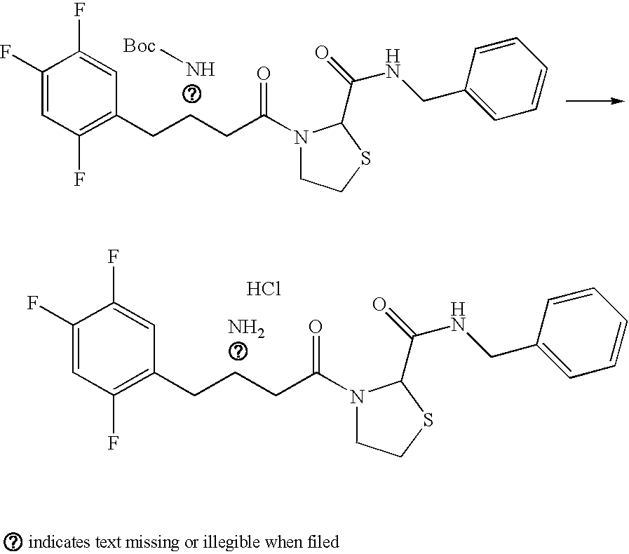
C1(F)=CC(F)=C(CCCC(N2CCSC2C(=O)NCC2=CC=CC=C2)=O)C=C1F.N[Boc].C1(F)=CC(F)=C(CCCC(N2CCSC2C(=O)NCC2=CC=CC=C2)=O)C=C1F.N.Cl
